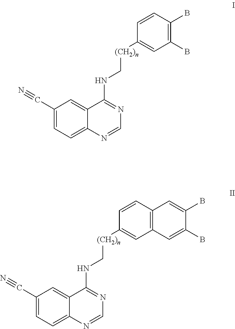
C1(C#N)=CC=C2C(=C1)C(NC[(CH2)n]C1=CC(B)=C(B)C=C1)=NC=N2.C1(C#N)=CC=C2C(=C1)C(NC[(CH2)n]C1=CC3=C(C=C1)C=C(B)C(B)=C3)=NC=N2
